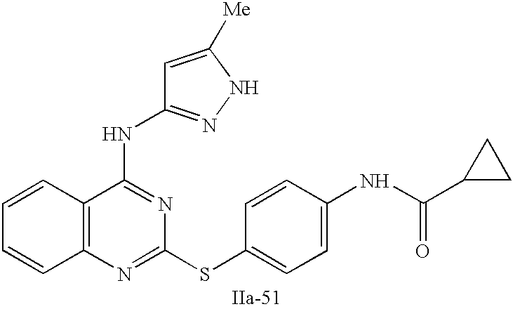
C12=C(N=C(SC3=CC=C(NC(C4CC4)=O)C=C3)N=C1NC1=NNC([Me])=C1)C=CC=C2
